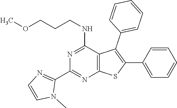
C12=C(C(NCCCOC)=NC(C3=NC=CN3C)=N1)C(C1=CC=CC=C1)=C(C1=CC=CC=C1)S2
